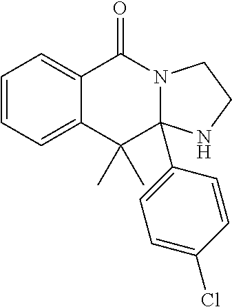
C1=CC=C2C(=C1)C(=O)N1C(C3=CC=C(Cl)C=C3)(C2(C)C)NCC1
